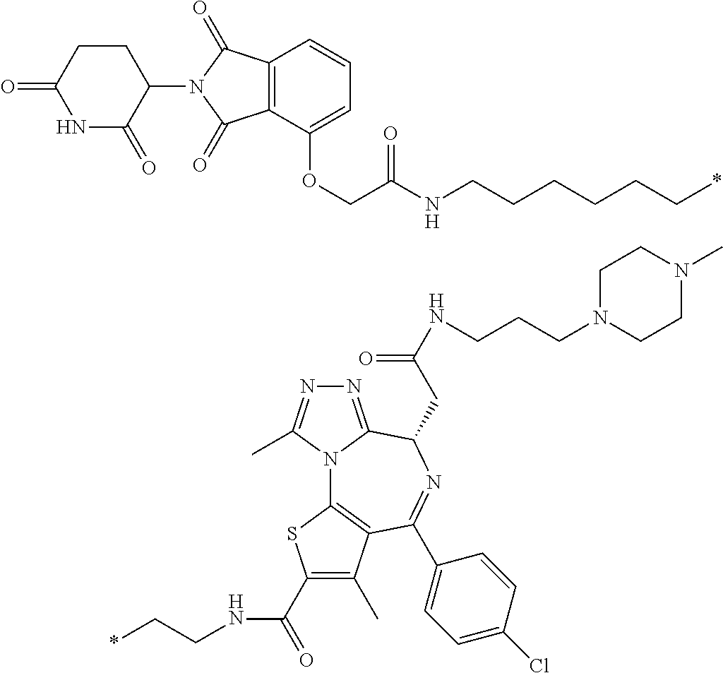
N12C3=C(C(C4=CC=C(Cl)C=C4)=NC(CC(NCCCN4CCN(C)CC4)=O)C1=NN=C2C)C(C)=C(C(=O)NCC*)S3.C(CCCCCNC(COC1=CC=CC2=C1C(=O)N(C1C(=O)NC(=O)CC1)C2=O)=O)*
